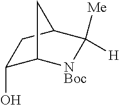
C1(O)C2[NBoc]C([Me])([H])C(C1)C2
